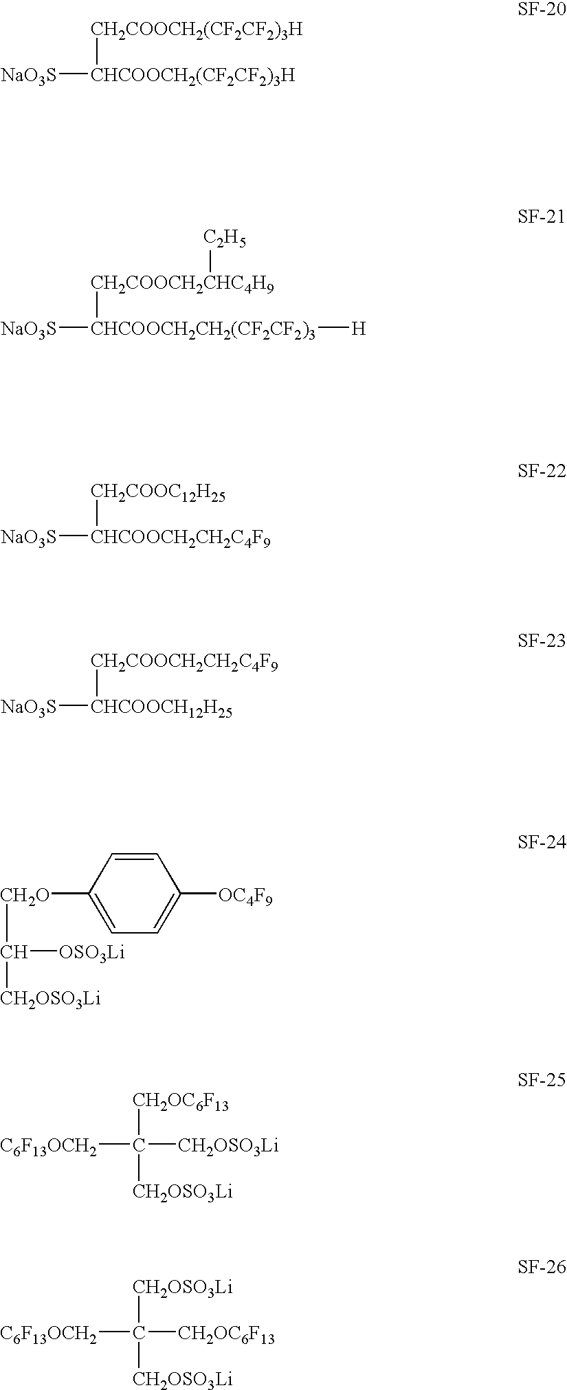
[NaO3S][CHCOOCH2CH2C4F9][CH2COOC12H25].[NaO3S][CHCOOCH12H25][CH2COOCH2CH2C4F9].C1=CC([CH2O]C([CH2OSO3Li])[OSO3Li])=CC=C1[OC4F9].[C6F13OCH2]C([CH2OC6F13])([CH2OSO3Li])[CH2OSO3Li].[C6F13OCH2]C([CH2OSO3Li])([CH2OC6F13])[CH2OSO3Li].[NaO3S][CHCOOCH2(CF2CF2)3H][CH2COOCH2(CF2CF2)3H].[NaO3S][CHCOOCH2CH2(CF2CF2)3]([CH2COOCH2CHC4H9][C2H5])[H]
